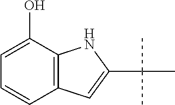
C12=C(C=CC=C1O)C=C(C(C)(C)C)N2
